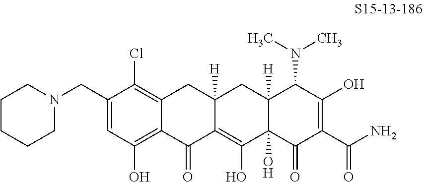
C1(CN2CCCCC2)=CC(O)=C2C(=C1Cl)CC1([H])C(=C(O)C3(O)C([H])(C1)C(N(C)C)C(O)=C(C(N)=O)C3=O)C2=O
